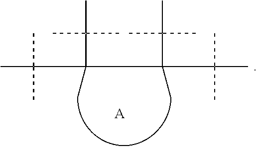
CC(C(C)(C(C)(C)C)CC(C(C)(C)C)(C)C(C)(C)C)(C)C.[A]
